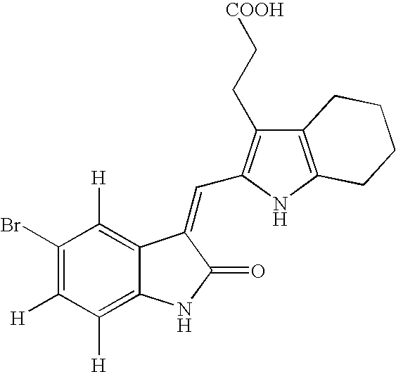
C1(Br)=C([H])C([H])=C2C(=C1[H])C(=CC1=C(CC[COOH])C3=C(N1)CCCC3)C(=O)N2
